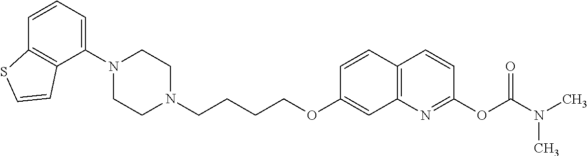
C1N(C2=CC=CC3=C2C=CS3)CCN(CCCCOC2=CC3=C(C=C2)C=CC(OC(N(C)C)=O)=N3)C1
